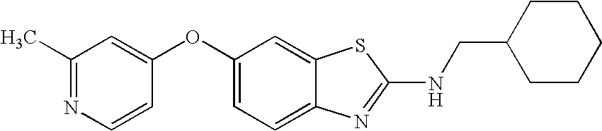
N1=C(C)C=C(OC2=CC=C3C(=C2)SC(NCC2CCCCC2)=N3)C=C1
